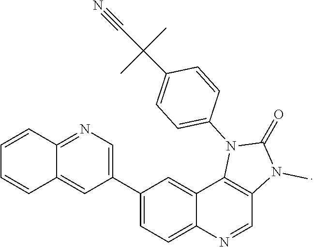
C1=C2C(=CC(C3=CN=C4C(=C3)C=CC=C4)=C1)C1=C(C=N2)N(C)C(=O)N1C1=CC=C(C(C#N)(C)C)C=C1
